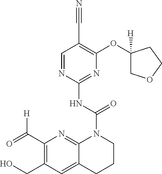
C1(C(=O)[H])=C(CO)C=C2C(=N1)N(C(NC1=NC(OC3([H])COCC3)=C(C#N)C=N1)=O)CCC2
